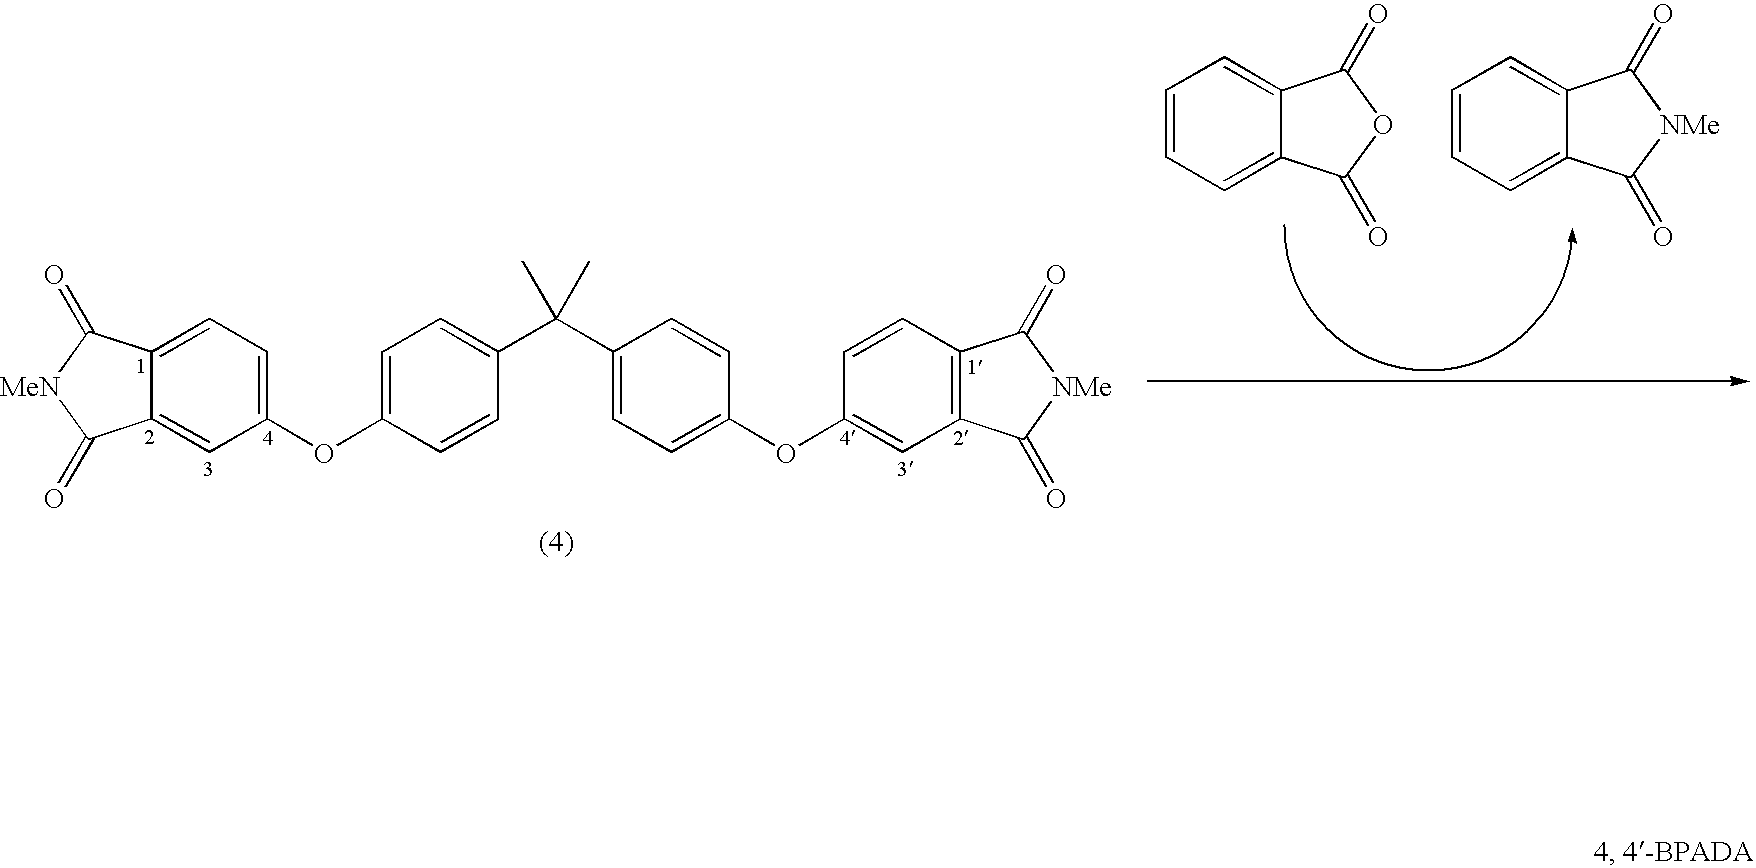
C12=CC(OC3=CC=C(C(C4=CC=C(OC5=CC6=C(C=C5)C(=O)[NMe]C6=O)C=C4)(C)C)C=C3)=CC=C1C(=O)[MeN]C2=O.C12=CC=CC=C1C(=O)OC2=O.C12=CC=CC=C1C(=O)[NMe]C2=O
